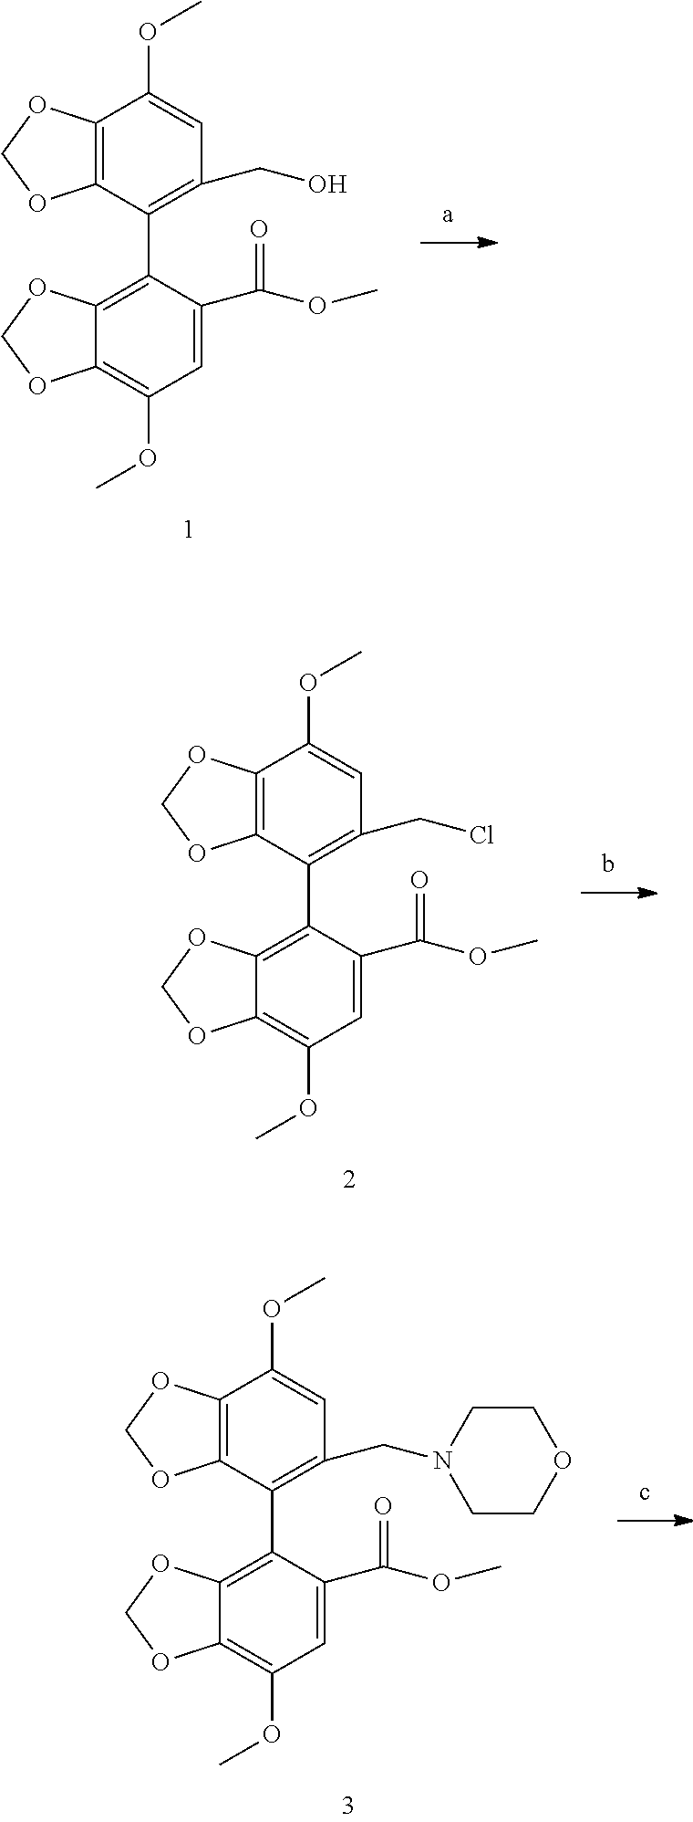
C12=C(OC)C=C(C(OC)=O)C(C3=C(CO)C=C(OC)C4=C3OCO4)=C1OCO2.C12=C(OC)C=C(C(OC)=O)C(C3=C(CCl)C=C(OC)C4=C3OCO4)=C1OCO2.C12=C(OC)C=C(C(OC)=O)C(C3=C(CN4CCOCC4)C=C(OC)C4=C3OCO4)=C1OCO2
